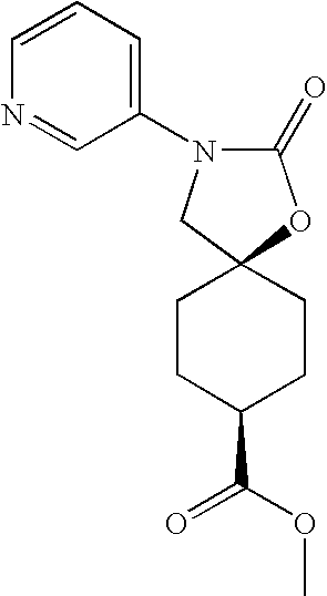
C1C2(OC(=O)N1C1=CC=CN=C1)CCC(C(OC)=O)CC2
